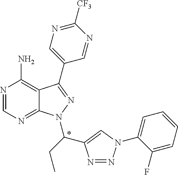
N1=CN=C2C(=C1N)C(C1=CN=C([CF3])N=C1)=NN2C(C1=CN(C2=CC=CC=C2F)N=N1)CC
